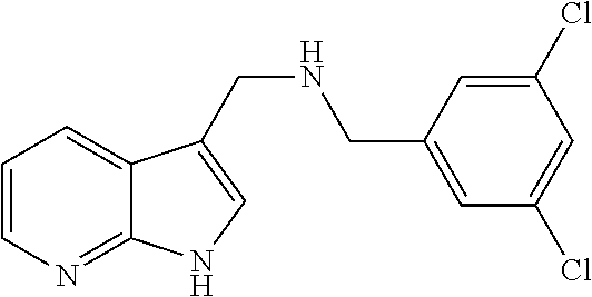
C1=CN=C2C(=C1)C(CNCC1=CC(Cl)=CC(Cl)=C1)=CN2
